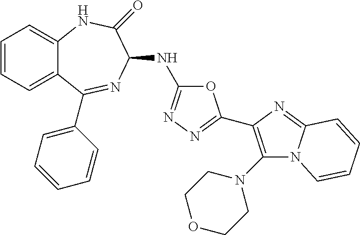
C1=CC=C2C(=C1)NC(=O)C(NC1=NN=C(C3=C(N4CCOCC4)N4C(=N3)C=CC=C4)O1)N=C2C1=CC=CC=C1
